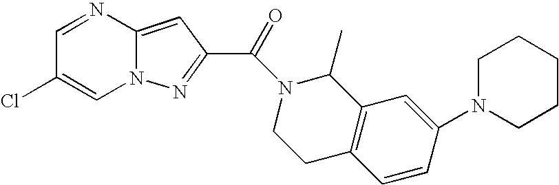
N1=CC(Cl)=CN2C1=CC(C(=O)N1CCC3=C(C1C)C=C(N1CCCCC1)C=C3)=N2
